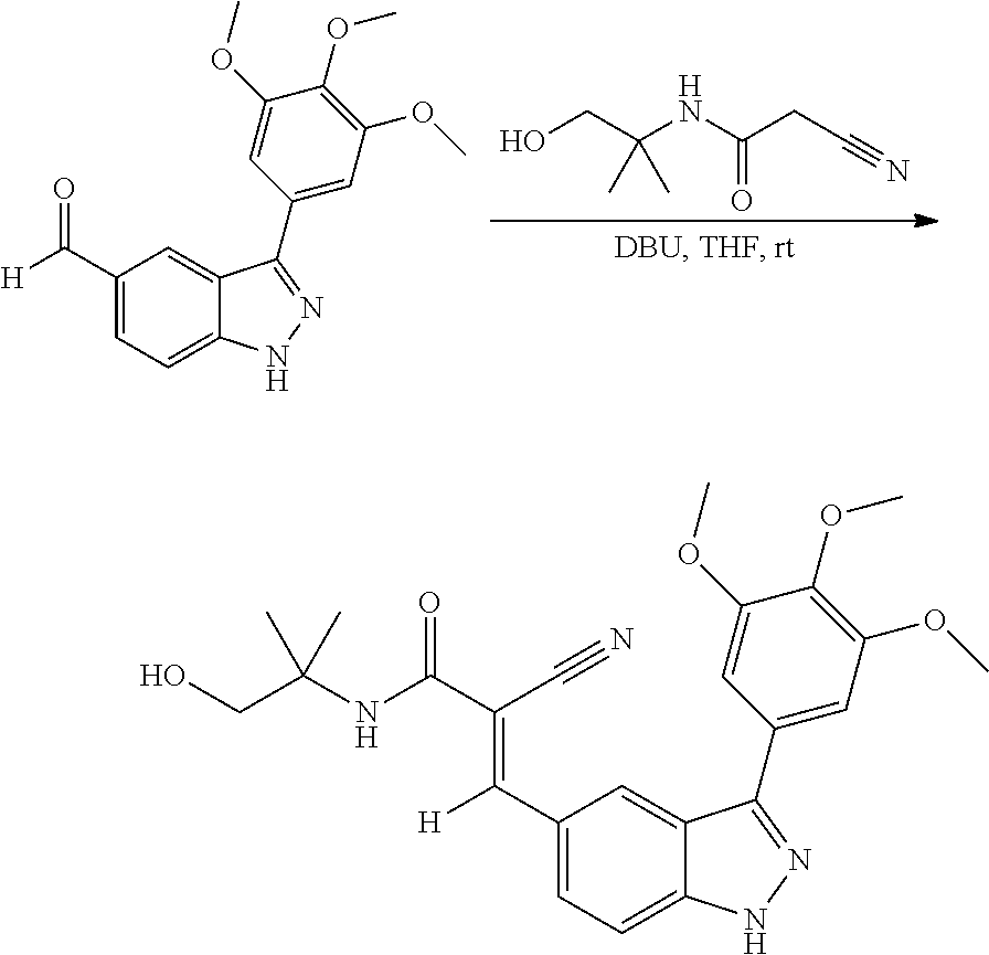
OCC(NC(CC#N)=O)(C)C.C1(C([H])=O)=CC=C2C(=C1)C(C1=CC(OC)=C(OC)C(OC)=C1)=NN2.C1(C([H])=C(C(NC(C)(CO)C)=O)C#N)=CC=C2C(=C1)C(C1=CC(OC)=C(OC)C(OC)=C1)=NN2
